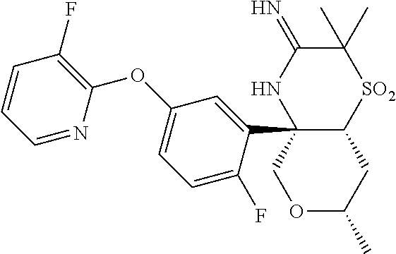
C12(C3=CC(OC4=C(F)C=CC=N4)=CC=C3F)C(CC(C)OC1)[SO2]C(C)(C)C(=N)N2
